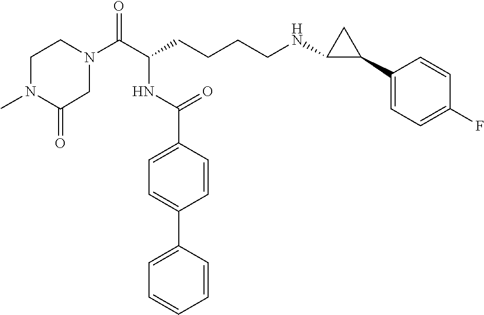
C1N(C(C(CCCCNC2C(C3=CC=C(F)C=C3)C2)NC(C2=CC=C(C3=CC=CC=C3)C=C2)=O)=O)CCN(C)C1=O
